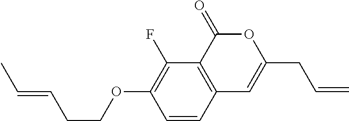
C1=CC2=C(C(F)=C1OCCC=CC)C(=O)OC(CC=C)=C2
